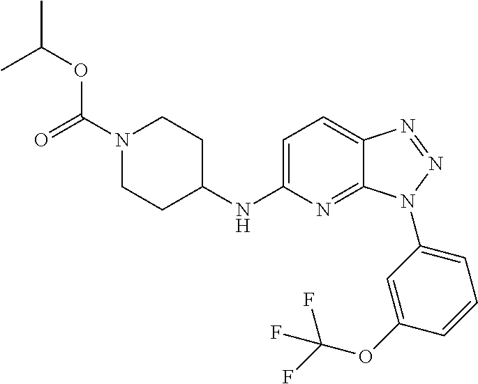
C1=C(NC2CCN(C(OC(C)C)=O)CC2)N=C2C(=C1)N=NN2C1=CC=CC(OC(F)(F)F)=C1
